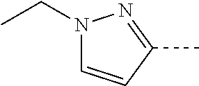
N1(CC)C=CC(C)=N1
